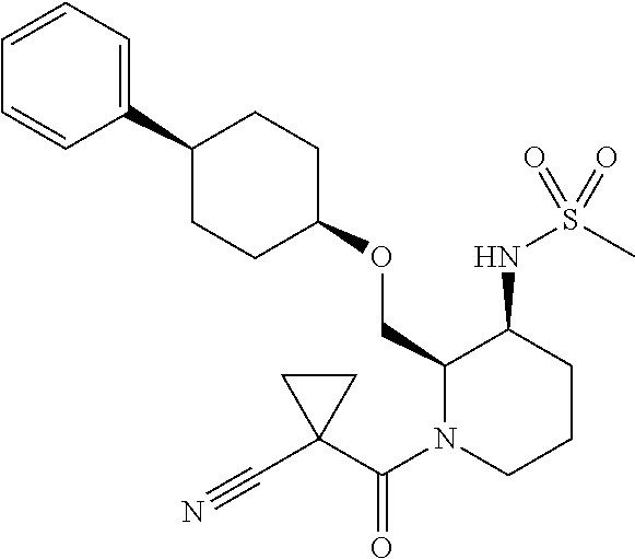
C1(OCC2C(NS(C)(=O)=O)CCCN2C(C2(C#N)CC2)=O)CCC(C2=CC=CC=C2)CC1
